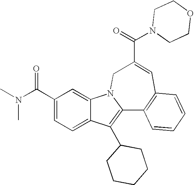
C1(C(N(C)C)=O)=CC=C2C(=C1)N1C(=C2C2CCCCC2)C2=C(C=C(C(=O)N3CCOCC3)C1)C=CC=C2
